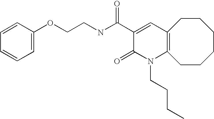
C(NC(C1=CC2=C(N(CCCC)C1=O)CCCCCC2)=O)COC1=CC=CC=C1
